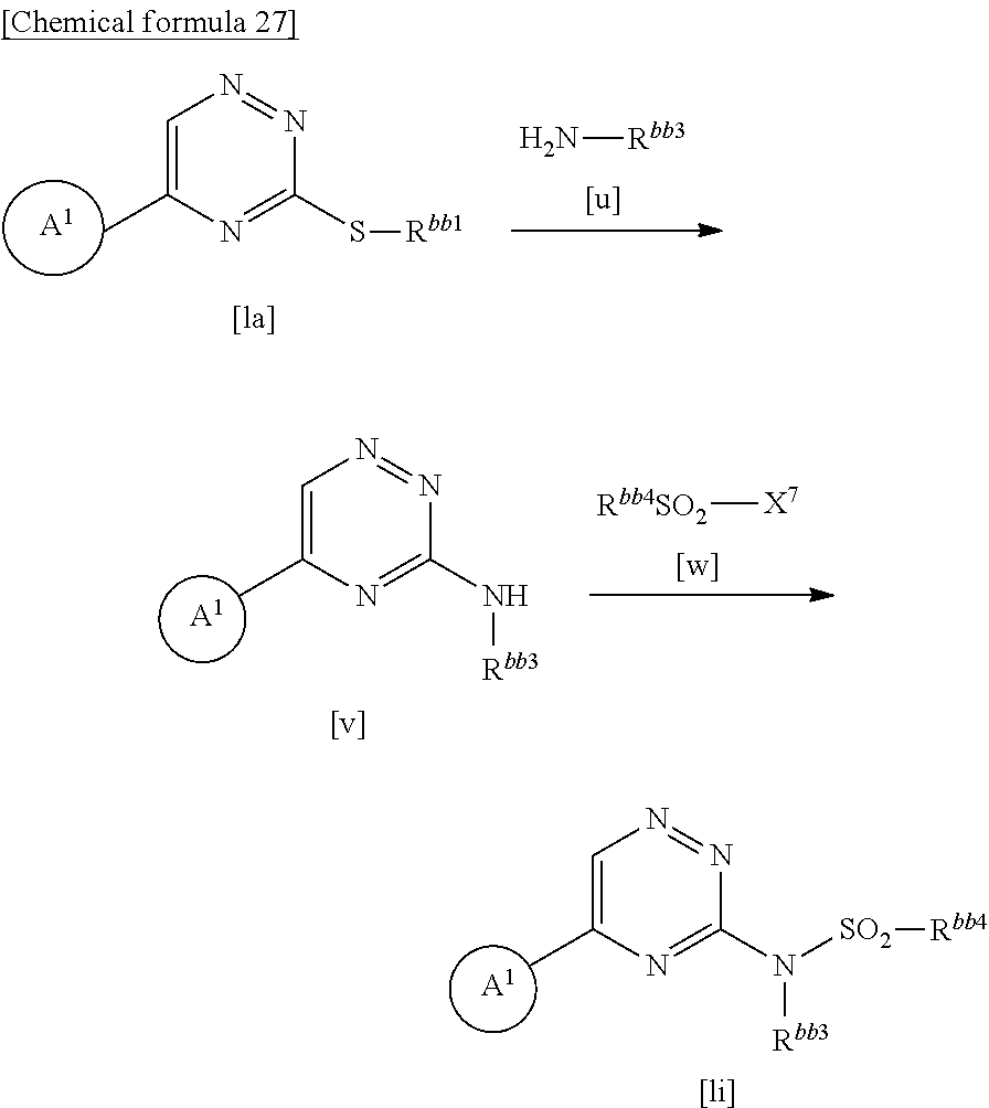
[A1].C1=C(C)N=C(N([SO2][Rbb4])[Rbb3])N=N1.[A1].C1=C(C)N=C(N[Rbb3])N=N1.[Rbb4SO2][X7].[A1].N[Rbb3].C1=C(C)N=C(S[Rbb1])N=N1
